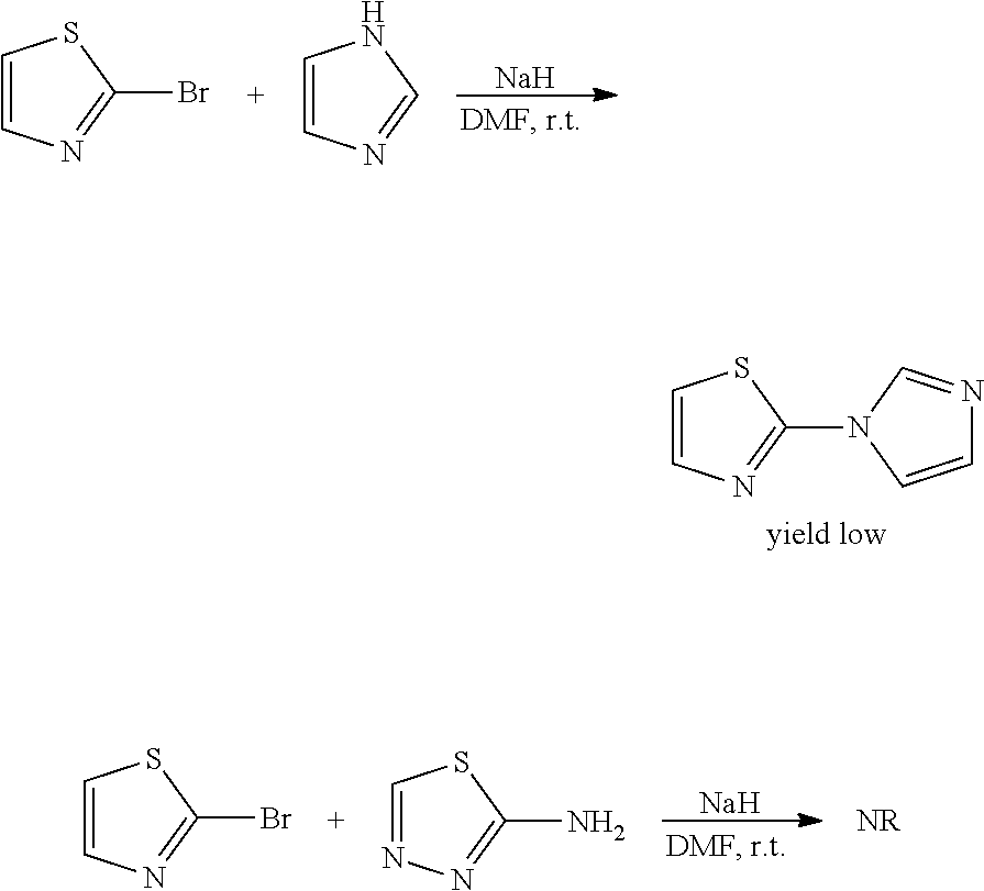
[Na].C1=CN=C(Br)S1.C1=CN=CN1.C1=CN=C(N2C=CN=C2)S1.[Na].C1=CN=C(Br)S1.C1=NN=C(N)S1
